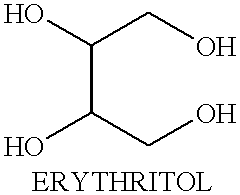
C(C(CO)O)(CO)O
